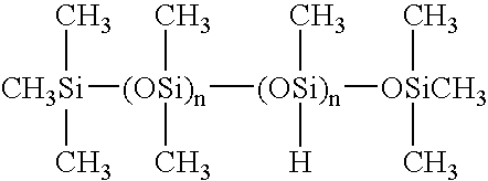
[CH3Si]([(OSi)n](C)(C)[(OSi)n]([OSiCH3](C)C)(C)[H])(C)C
